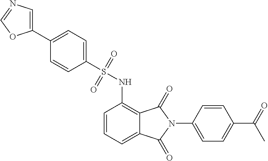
C1=CC=C2C(=C1NS(C1=CC=C(C3=CN=CO3)C=C1)(=O)=O)C(=O)N(C1=CC=C(C(=O)C)C=C1)C2=O
